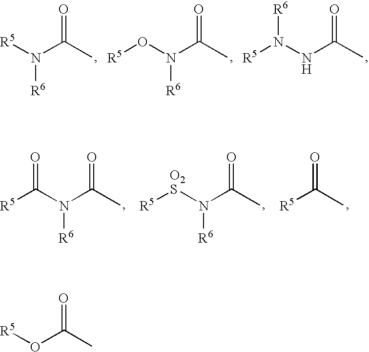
[R5]N(C(C)=O)[R6].O(N(C(C)=O)[R6])[R5].N(NC(C)=O)([R5])[R6].C(N(C(C)=O)[R6])([R5])=O.[O2S](N(C(C)=O)[R6])[R5].C(C)([R5])=O.O(C(C)=O)[R5]
